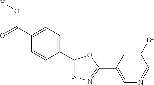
[H]OC(C1=CC=C(C2=NN=C(C3=CN=CC(Br)=C3)O2)C=C1)=O
